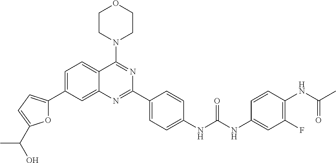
C1=C(C2=CC=C(C(O)C)O2)C=C2C(=C1)C(N1CCOCC1)=NC(C1=CC=C(NC(NC3=CC(F)=C(NC(C)=O)C=C3)=O)C=C1)=N2
